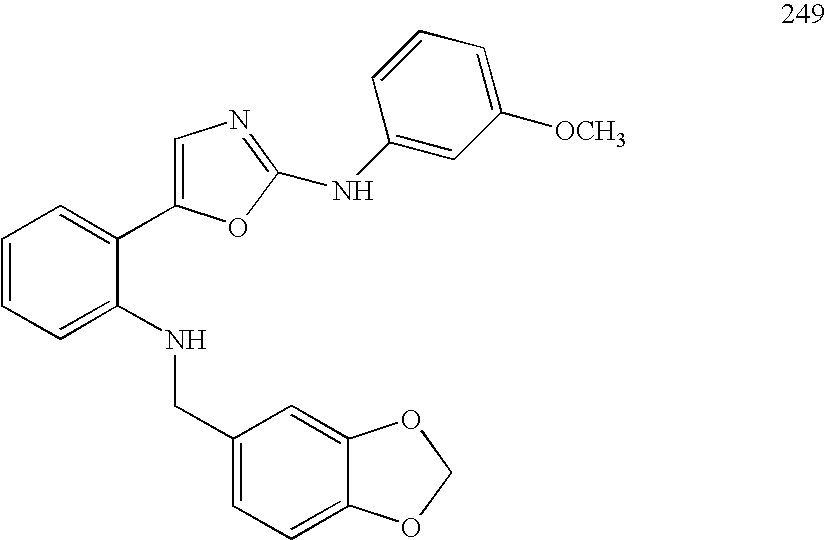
C(C1=CC=C2C(=C1)OCO2)NC1=CC=CC=C1C1=CN=C(NC2=CC([OCH3])=CC=C2)O1
